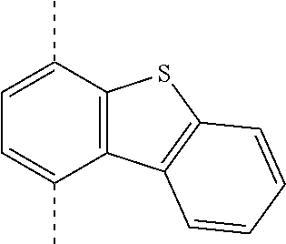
C1(C)=CC=C(C)C2=C1SC1=C2C=CC=C1
